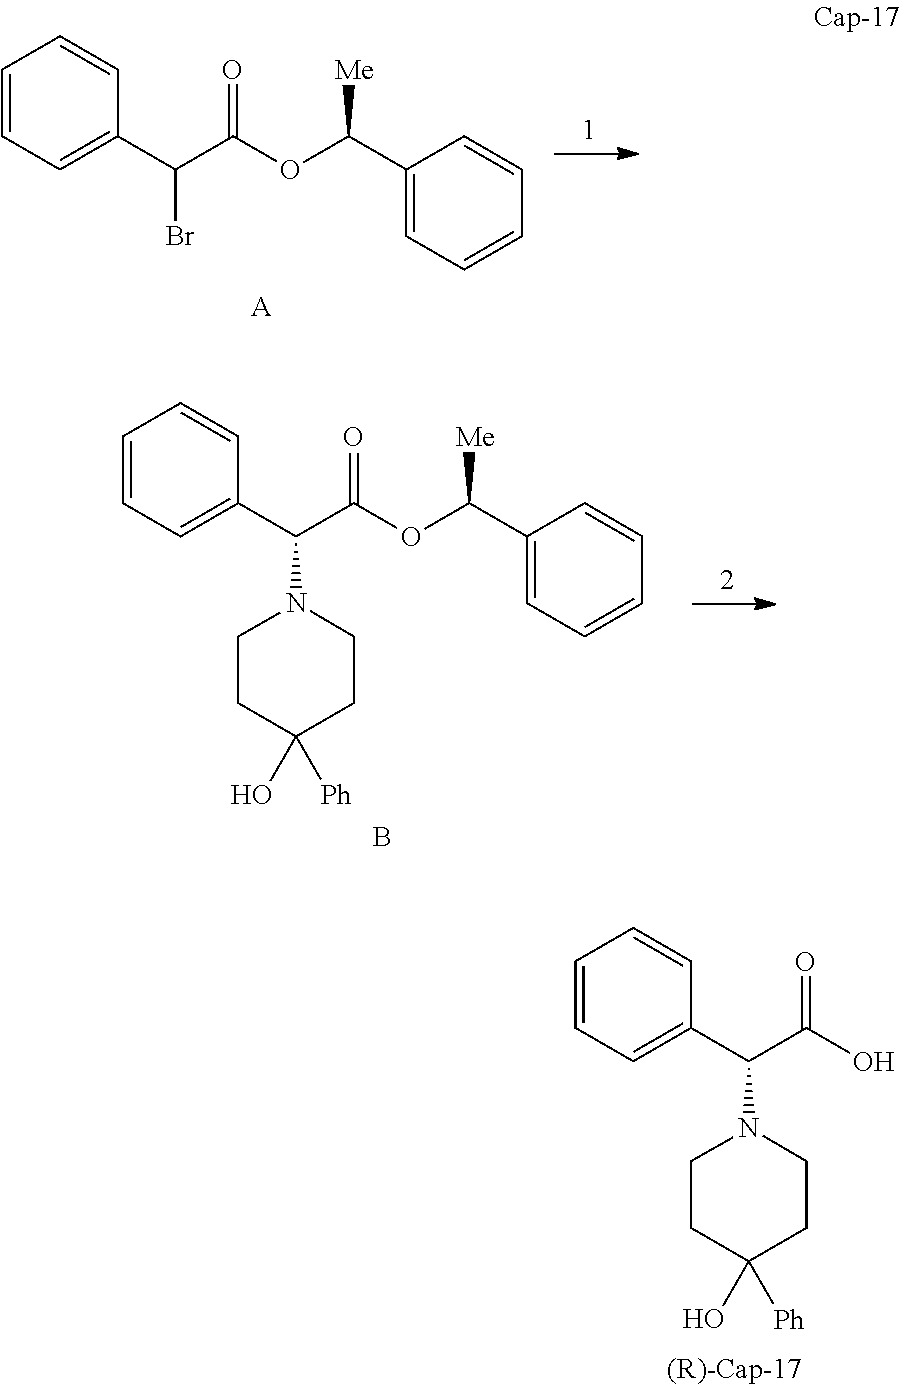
C1=CC=C(C(C(O)=O)N2CCC(O)([Ph])CC2)C=C1.C1=CC=C(C(C(OC(C2=CC=CC=C2)[Me])=O)Br)C=C1.[A].C1=CC=C(C(C(OC(C2=CC=CC=C2)[Me])=O)N2CCC(O)([Ph])CC2)C=C1.B
